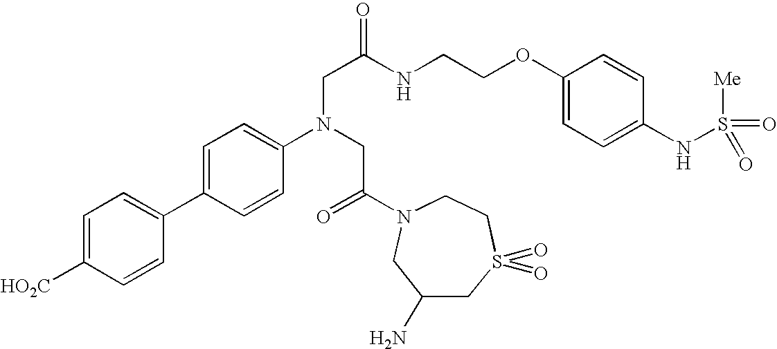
C1=C(C2=CC=C([HO2C])C=C2)C=CC(N(CC(=O)N2CCS(=O)(=O)CC(N)C2)CC(=O)NCCOC2=CC=C(NS([Me])(=O)=O)C=C2)=C1
